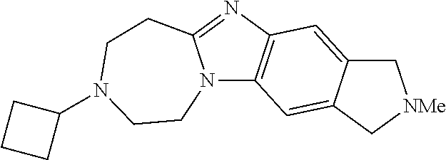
N12C3=C(N=C1CCN(C1CCC1)CC2)C=C1C(=C3)C[NMe]C1
